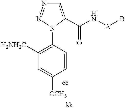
C1=CC([OCH3])=CC([H2NH2C])=C1N1N=NC=C1C(=O)N[A]B
